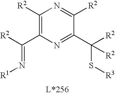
C1([R2])=C(C([R2])=N[R1])N=C(C([R2])(S[R3])[R2])C([R2])=N1
